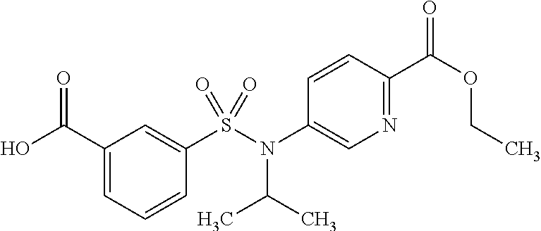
C1(C(O)=O)=CC=CC(S(N(C2=CN=C(C(OCC)=O)C=C2)C(C)C)(=O)=O)=C1
